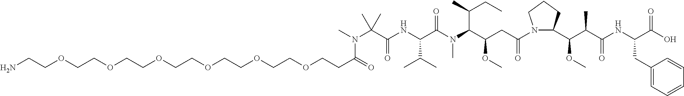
N(C(C(NC(C(N(C(C(CC(N1C(C(C(C(NC(CC2=CC=CC=C2)C(O)=O)=O)C)OC)CCC1)=O)OC)C(C)CC)C)=O)C(C)C)=O)(C)C)(C(=O)CCOCCOCCOCCOCCOCCOCCN)C
